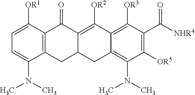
C1=C([OR1])C2=C(C(N(C)C)=C1)CC1C(=C([OR2])C3=C([OR3])C(C([NHR4])=O)=C([OR5])C(N(C)C)=C3C1)C2=O
